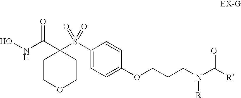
C1(S(C2=CC=C(OCCCN(C([R])=O)[R])C=C2)(=O)=O)(C(NO)=O)CCOCC1
